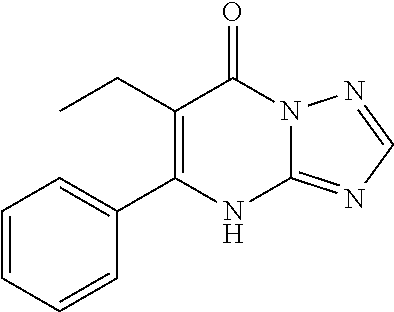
C12=NC=NN1C(=O)C(CC)=C(C1=CC=CC=C1)N2
